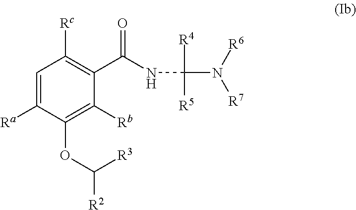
C1=C([Ra])C(OC([R2])[R3])=C([Rb])C(C(NC(N([R6])[R7])([R4])[R5])=O)=C1[Rc]
